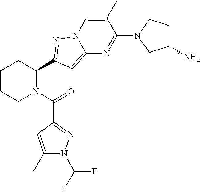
C1CCN(C(=O)C2=NN(C(F)F)C(C)=C2)C(C2=NN3C=C(C)C(N4CC(N)CC4)=NC3=C2)C1
